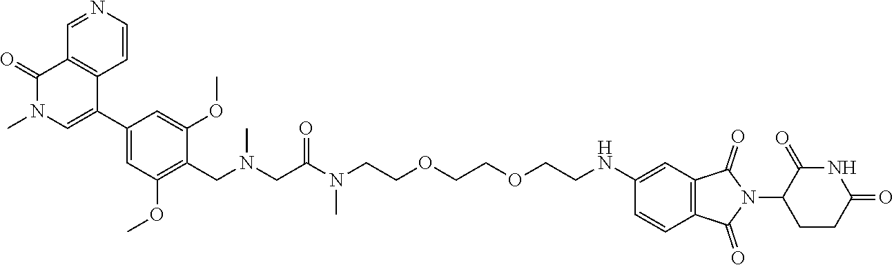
N(C)(CCOCCOCCNC1=CC2=C(C=C1)C(=O)N(C1CCC(=O)NC1=O)C2=O)C(CN(C)CC1=C(OC)C=C(C2=CN(C)C(=O)C3=C2C=CN=C3)C=C1OC)=O
